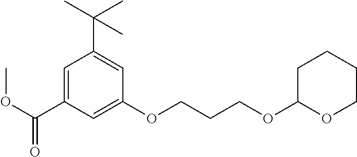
C1=C(C(OC)=O)C=C(OCCCOC2OCCCC2)C=C1C(C)(C)C
